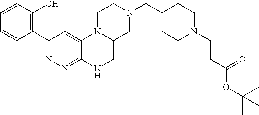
C1=CC=CC(O)=C1C1=NN=C2C(=C1)N1C(CN2)CN(CC2CCN(CCC(OC(C)(C)C)=O)CC2)CC1
